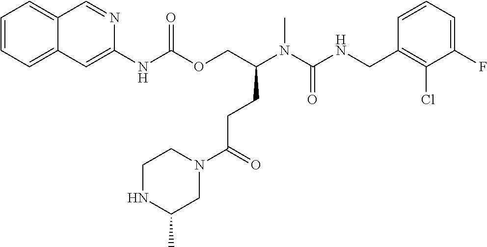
C1=CC(CNC(N(C)C(COC(NC2=CC3=CC=CC=C3C=N2)=O)CCC(N2CCNC(C)C2)=O)=O)=C(Cl)C(F)=C1
